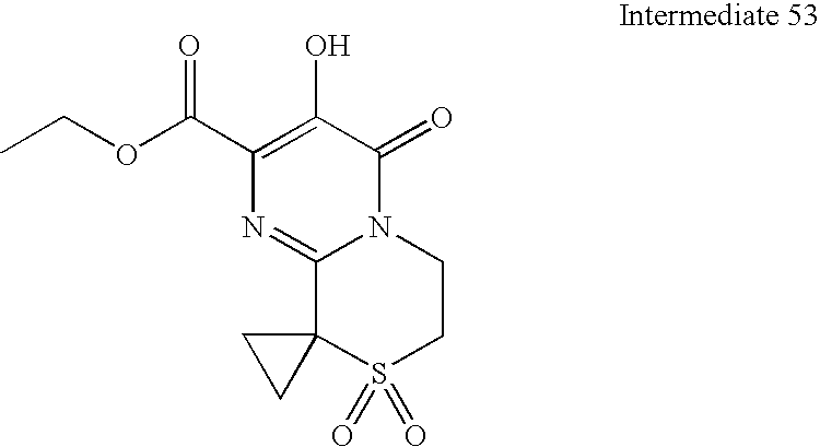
OC1=C(C(OCC)=O)N=C2N(C1=O)CCS(=O)(=O)C21CC1
